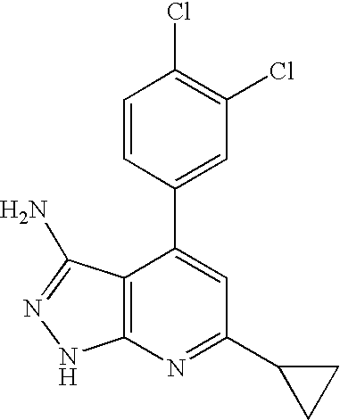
C1=CC(C2=CC(C3CC3)=NC3=C2C(N)=NN3)=CC(Cl)=C1Cl
